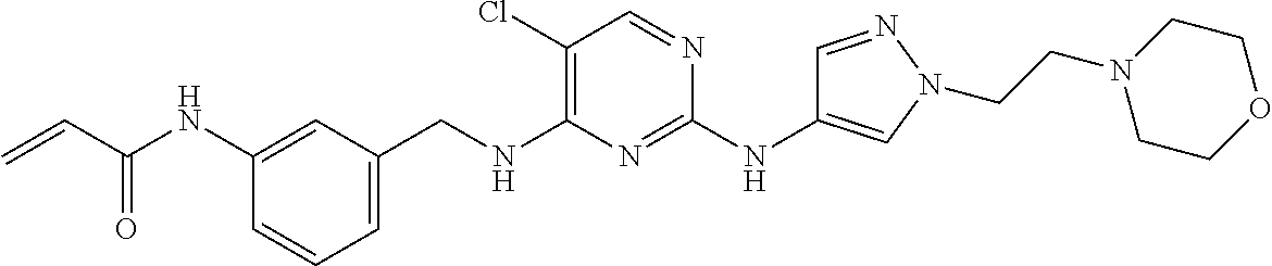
C1=CC=C(CNC2=C(Cl)C=NC(NC3=CN(CCN4CCOCC4)N=C3)=N2)C=C1NC(C=C)=O
